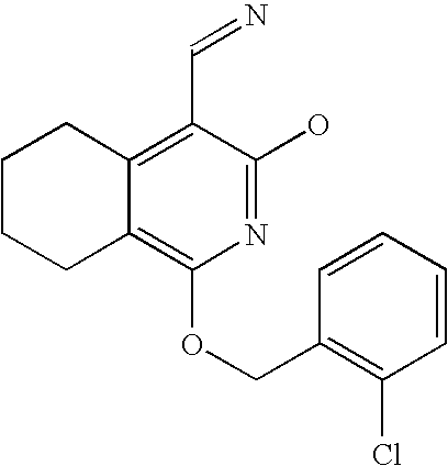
C1CCC2=C(OCC3=C(Cl)C=CC=C3)N=C(O)C(C=N)=C2C1
